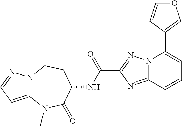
N12C(=CC=N1)N(C)C(=O)C(NC(C1=NN3C(=N1)C=CC=C3C1=COC=C1)=O)CC2
